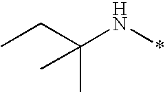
N(*)C(CC)(C)C
